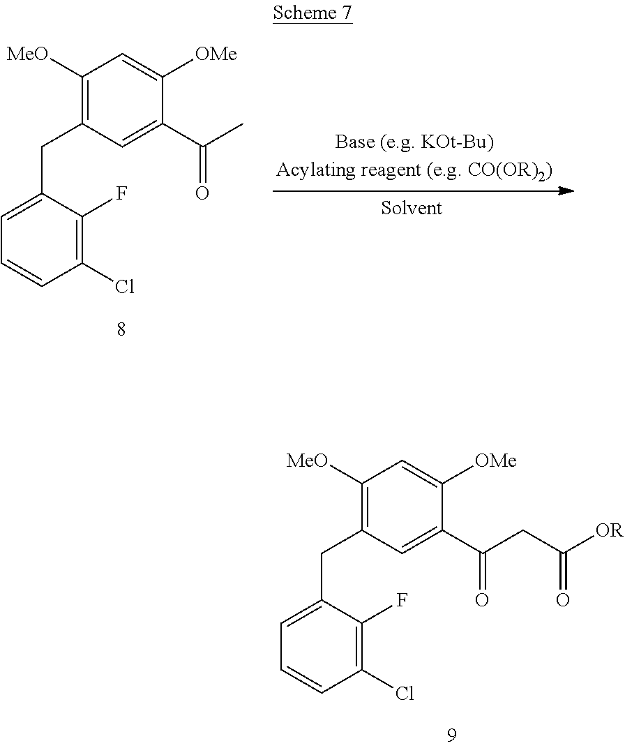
C1(Cl)=C(F)C(CC2=C([MeO])C=C([OMe])C(C(C)=O)=C2)=CC=C1.C1(Cl)=C(F)C(CC2=C([MeO])C=C([OMe])C(C(CC([OR])=O)=O)=C2)=CC=C1
